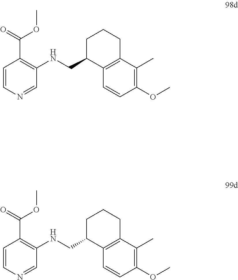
C12=C(C=CC(OC)=C1C)C(CNC1=C(C(=O)OC)C=CN=C1)CCC2.C12=C(C=CC(OC)=C1C)C(CNC1=C(C(=O)OC)C=CN=C1)CCC2
